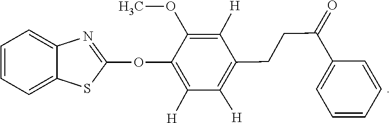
C1=CC=C2C(=C1)N=C(OC1=C([H])C([H])=C(CCC(C3=CC=CC=C3)=O)C([H])=C1OC)S2
